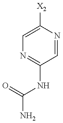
C1=C([X2])N=CC(NC(N)=O)=N1
